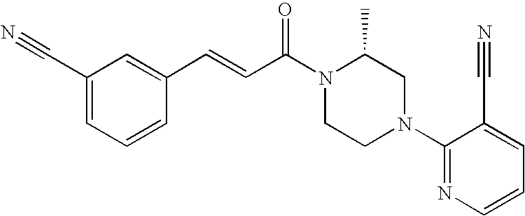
C1(C#N)=CC=CC(C=CC(=O)N2CCN(C3=NC=CC=C3C#N)CC2C)=C1
